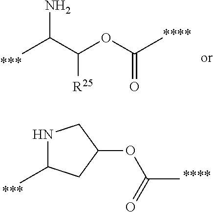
CC(C(OC(C)=O)[R25])N.N1C(C)CC(OC(C)=O)C1
